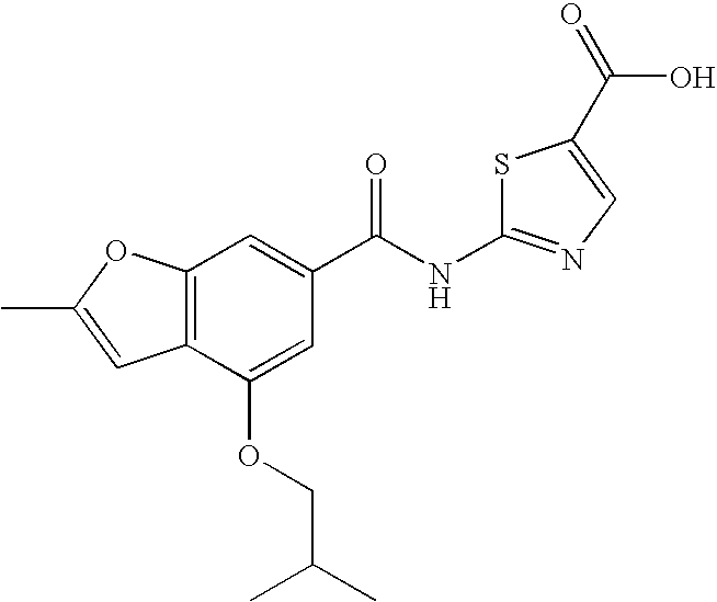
C12=C(C(OCC(C)C)=CC(C(NC3=NC=C(C(=O)O)S3)=O)=C1)C=C(C)O2
